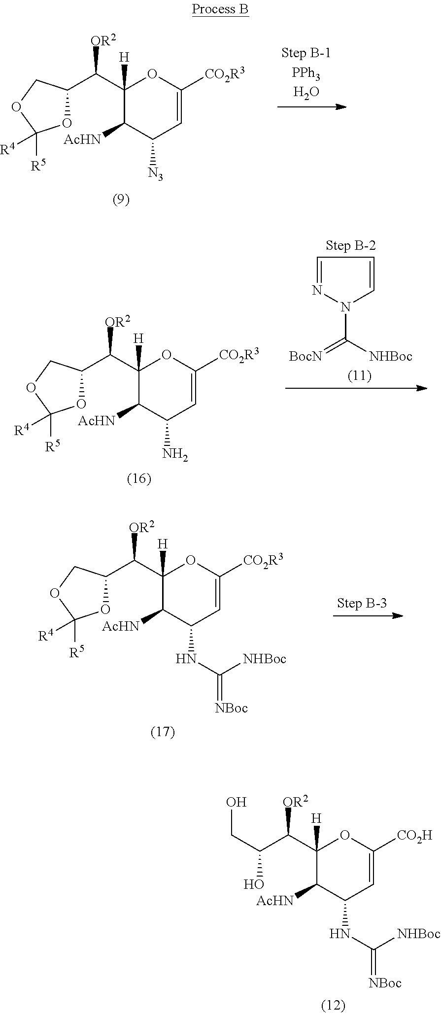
C1(C(C2OC([R5])([R4])OC2)[OR2])([H])C([AcHN])C([N3])C=C([CO2R3])O1.C1(C(C2OC([R5])([R4])OC2)[OR2])([H])C([AcHN])C(N)C=C([CO2R3])O1.N1=CC=CN1C([NHBoc])=[BocN].C1(C(C2OC([R5])([R4])OC2)[OR2])([H])C([AcHN])C(NC(=[NBoc])[NHBoc])C=C([CO2R3])O1.C1(C(C(CO)O)[OR2])([H])C([AcHN])C(NC(=[NBoc])[NHBoc])C=C([CO2H])O1
